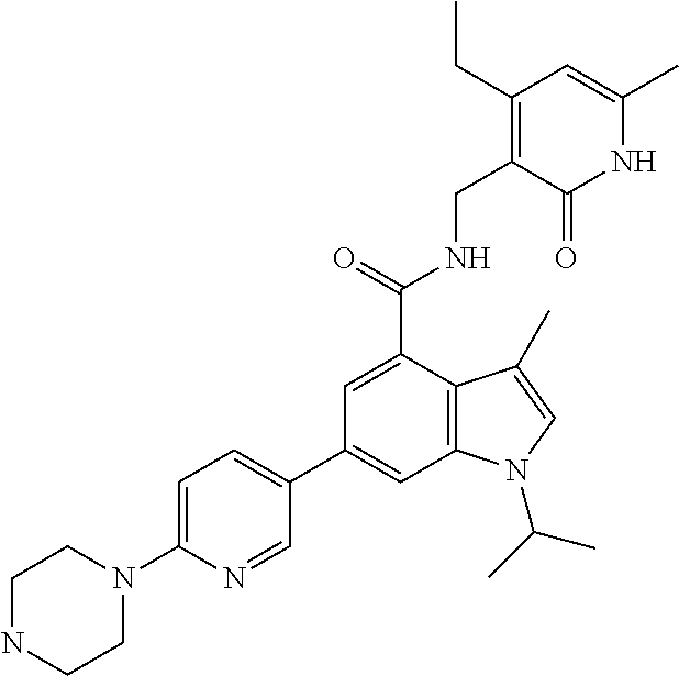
C12=C(C(C(=O)NCC3=C(CC)C=C(C)NC3=O)=CC(C3=CC=C(N4CCNCC4)N=C3)=C1)C(C)=CN2C(C)C
